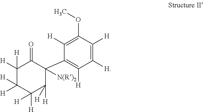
C1([H])([H])C([H])([H])C([H])([H])C([H])([H])C(C2=C([H])C([H])=C([H])C(OC)=C2[H])([N(R)2])C1=O
